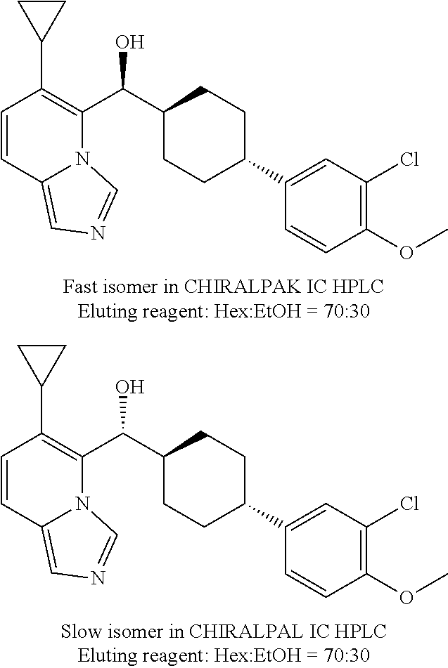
C1(Cl)=C(OC)C=CC(C2CCC(C(C3=C(C4CC4)C=CC4=CN=CN34)O)CC2)=C1.C1(Cl)=C(OC)C=CC(C2CCC(C(C3=C(C4CC4)C=CC4=CN=CN34)O)CC2)=C1
